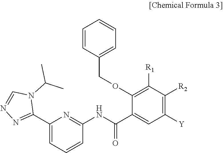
C1(OCC2=CC=CC=C2)=C([R1])C([R2])=C([Y])C=C1C(NC1=NC(C2=NN=CN2C(C)C)=CC=C1)=O
